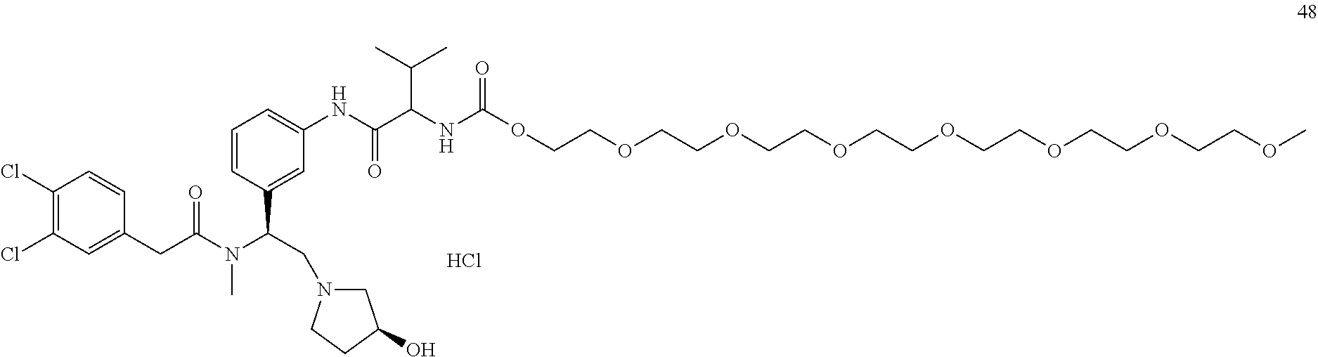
C1=C(C(N(C(CC2=CC(Cl)=C(Cl)C=C2)=O)C)CN2CC(O)CC2)C=CC=C1NC(C(NC(OCCOCCOCCOCCOCCOCCOCCOC)=O)C(C)C)=O.Cl
